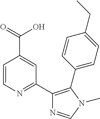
C1=CN=C(C2=C(C3=CC=C(CC)C=C3)N(C)C=N2)C=C1C(=O)O
